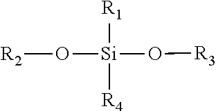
[Si]([R4])([R1])(O[R3])O[R2]
